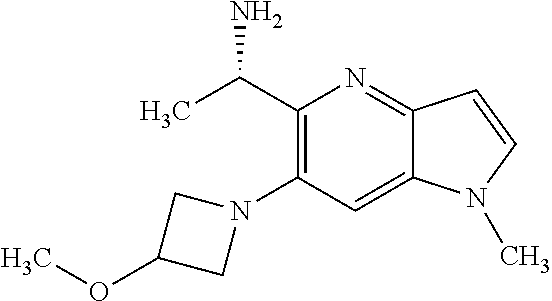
C1(C(C)N)=C(N2CC(OC)C2)C=C2C(=N1)C=CN2C
